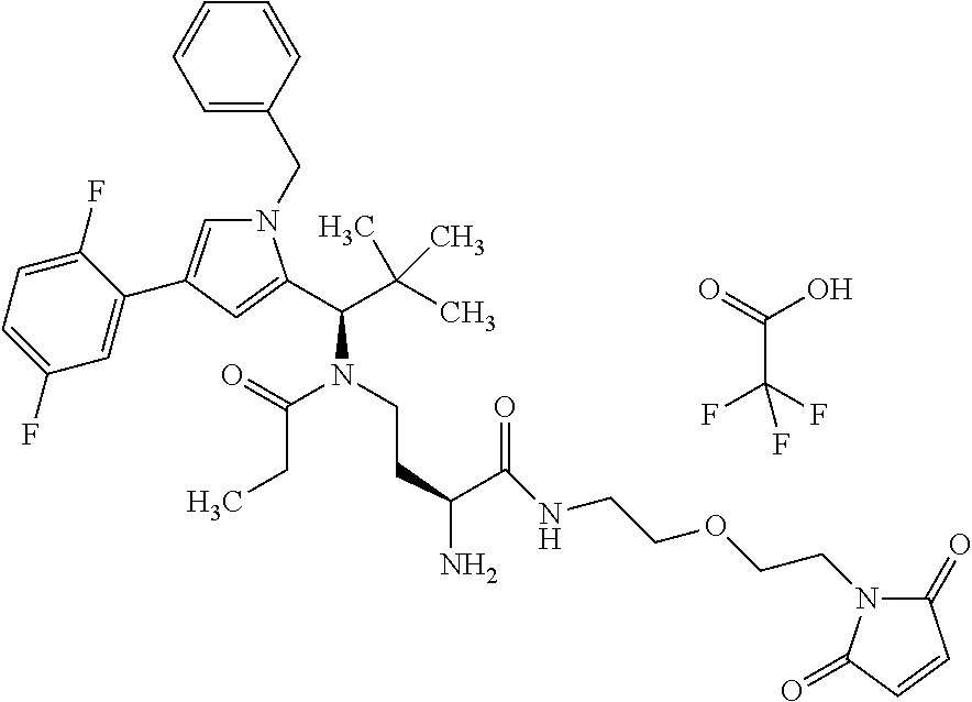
N1(CC2=CC=CC=C2)C=C(C2=CC(F)=CC=C2F)C=C1C(C(C)(C)C)N(CCC(C(=O)NCCOCCN1C(=O)C=CC1=O)N)C(CC)=O.C(C(F)(F)F)(O)=O
